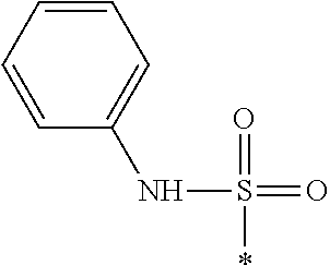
C1=CC=CC=C1NS(=O)(*)=O
